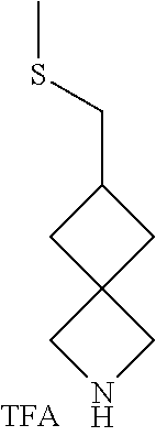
C12(CNC1)CC(CSC)C2
